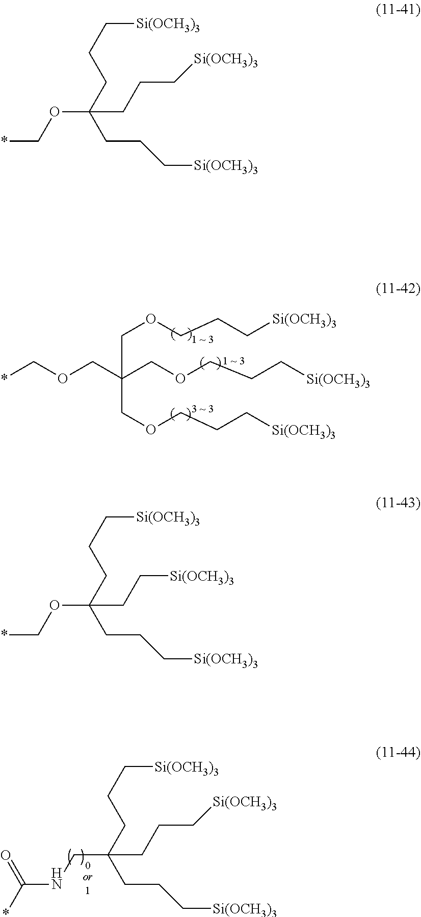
*COCC(COCCC[Si(OCH3)3])(COCCC[Si(OCH3)3])COCCC[Si(OCH3)3].C(C(CCC[Si(OCH3)3])(CCC[Si(OCH3)3])CCC[Si(OCH3)3])NC(*)=O.O(C(CCC[Si(OCH3)3])(CCC[Si(OCH3)3])CCC[Si(OCH3)3])C*.O(C(CCC[Si(OCH3)3])(CC[Si(OCH3)3])CCC[Si(OCH3)3])C*
